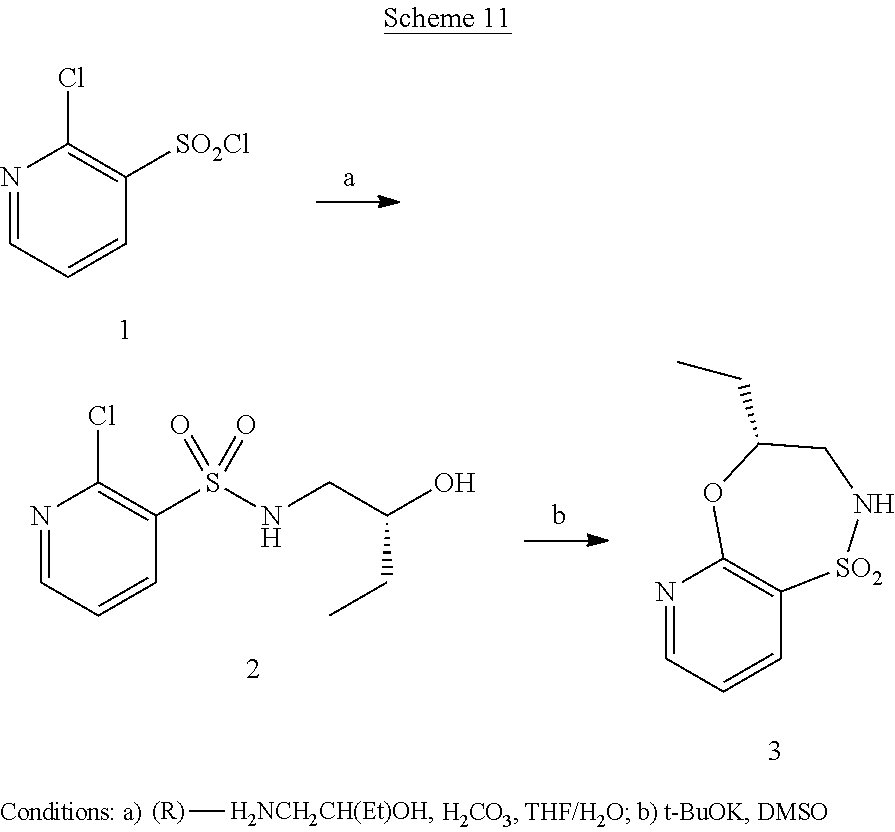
N1=CC=CC([SO2Cl])=C1Cl.N1=CC=CC(S(NCC(CC)O)(=O)=O)=C1Cl.N1=CC=CC2=C1OC(CC)CN[SO2]2.[(R)][H2NCH2CH(Et)OH]
